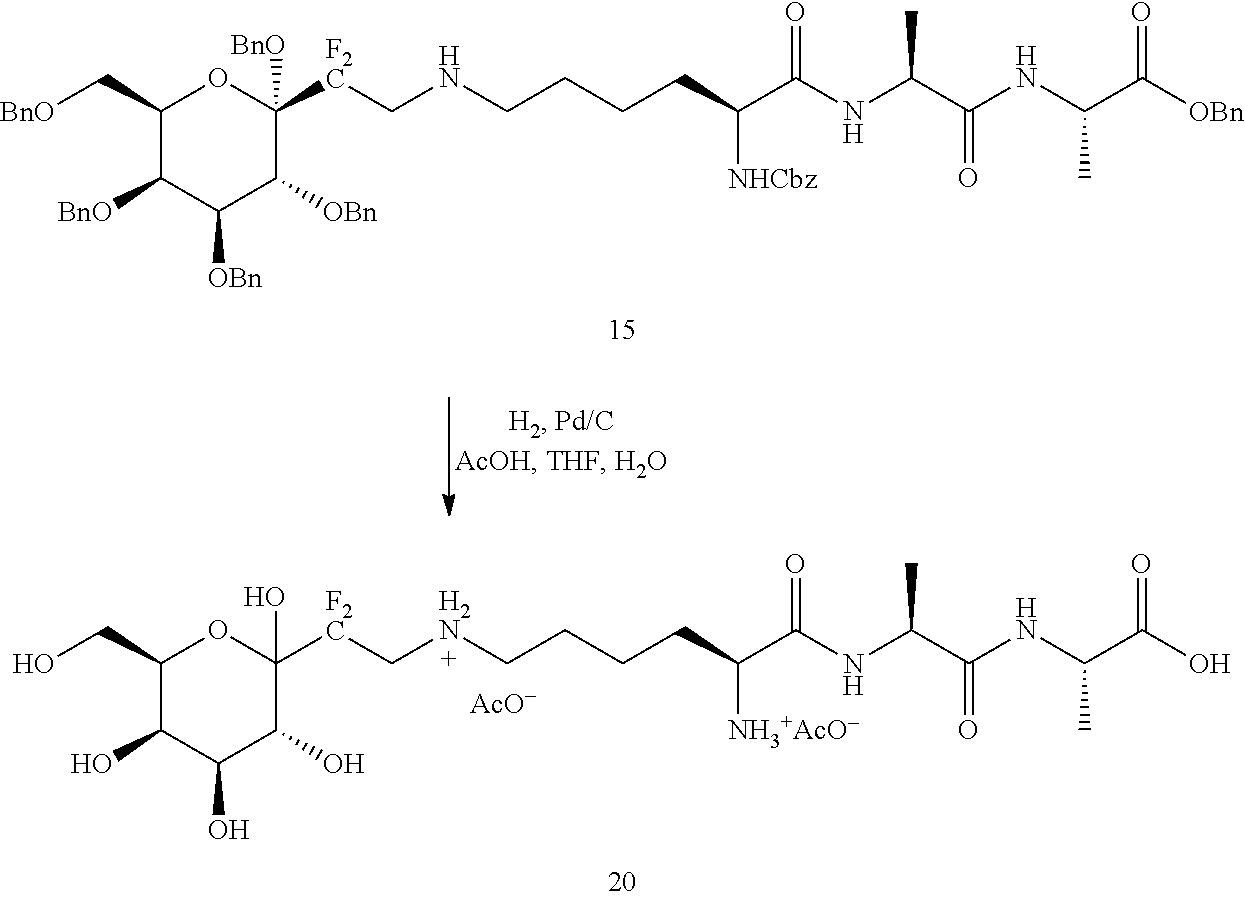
C1(C[BnO])C([BnO])C([OBn])C([OBn])C([BnO])([F2C]CNCCCCC(C(NC(C(NC(C([OBn])=O)C)=O)C)=O)[NHCbz])O1.C1(CO)C(O)C(O)C(O)C(O)([F2C]C[H2N]CCCCC(C(NC(C(NC(C(O)=O)C)=O)C)=O)[NH3+AcO-])O1.[AcO-]
